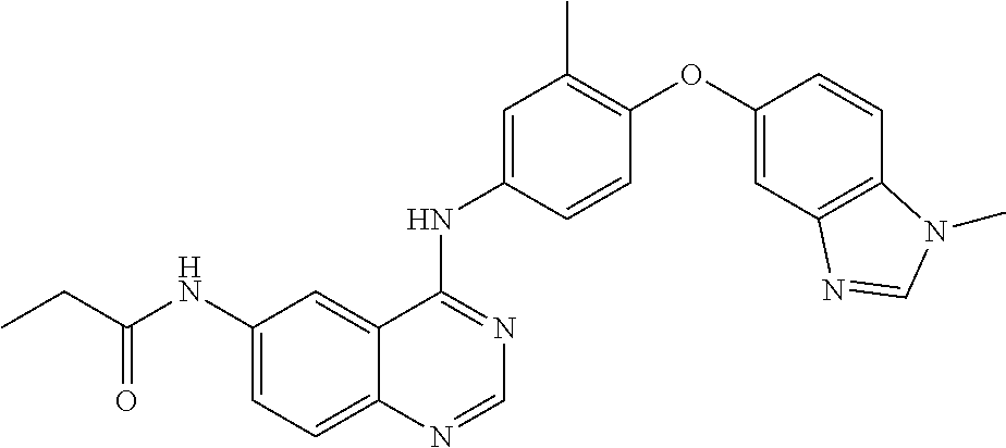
C1(NC(CC)=O)=CC=C2C(=C1)C(NC1=CC(C)=C(OC3=CC4=C(C=C3)N(C)C=N4)C=C1)=NC=N2
